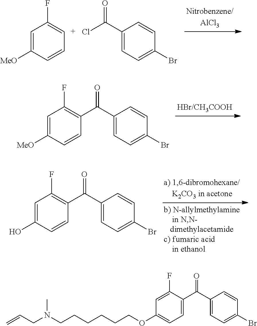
C1=C([MeO])C=CC=C1F.C1(C(=O)Cl)=CC=C(Br)C=C1.C1=C([MeO])C=CC(C(C2=CC=C(Br)C=C2)=O)=C1F.C1=C(O)C=CC(C(C2=CC=C(Br)C=C2)=O)=C1F.C1=C(F)C(C(C2=CC=C(Br)C=C2)=O)=CC=C1OCCCCCCN(CC=C)C
